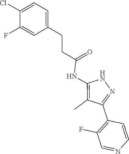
N1C(NC(CCC2=CC=C(Cl)C(F)=C2)=O)=C(C)C(C2=C(F)C=NC=C2)=N1
